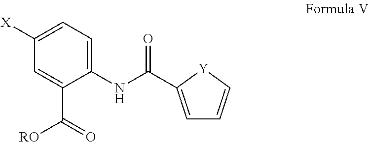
C1([X])=CC=C(NC(=O)C2=CC=C[Y]2)C(C(=O)[RO])=C1
